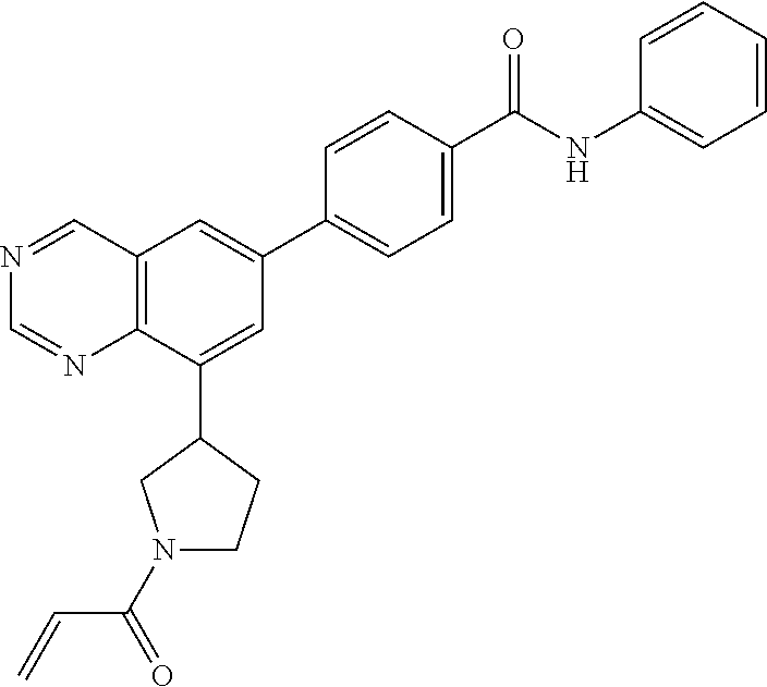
N1=CC2=C(N=C1)C(C1CN(C(C=C)=O)CC1)=CC(C1=CC=C(C(NC3=CC=CC=C3)=O)C=C1)=C2
